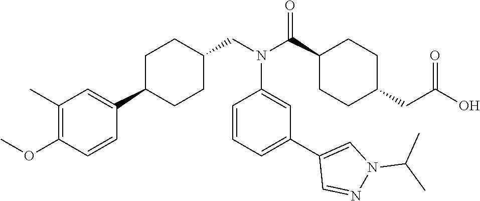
C1(C(N(CC2CCC(C3=CC(C)=C(OC)C=C3)CC2)C2=CC(C3=CN(C(C)C)N=C3)=CC=C2)=O)CCC(CC(O)=O)CC1
